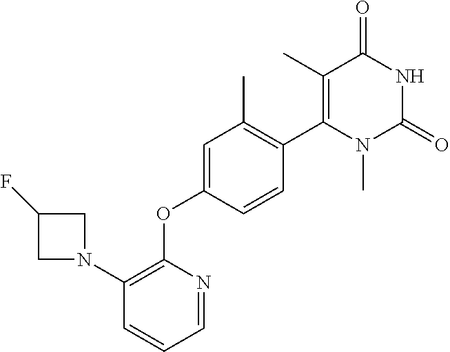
C1=C(OC2=C(N3CC(F)C3)C=CC=N2)C=CC(C2=C(C)C(=O)NC(=O)N2C)=C1C
